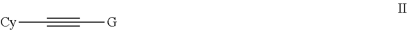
[Cy]C#C[G]
